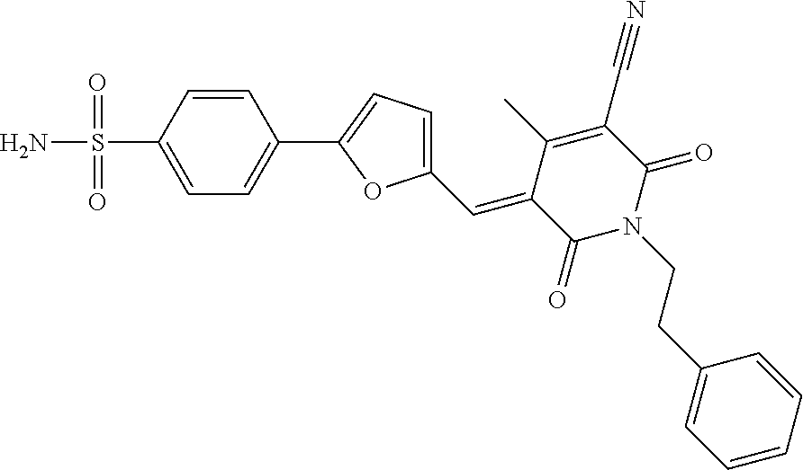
NS(=O)(=O)C1=CC=C(C2=CC=C(C=C3C(=O)N(CCC4=CC=CC=C4)C(=O)C(C#N)=C3C)O2)C=C1
